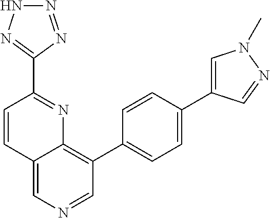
C1=CC2=CN=CC(C3=CC=C(C4=CN(C)N=C4)C=C3)=C2N=C1C1=NNN=N1
